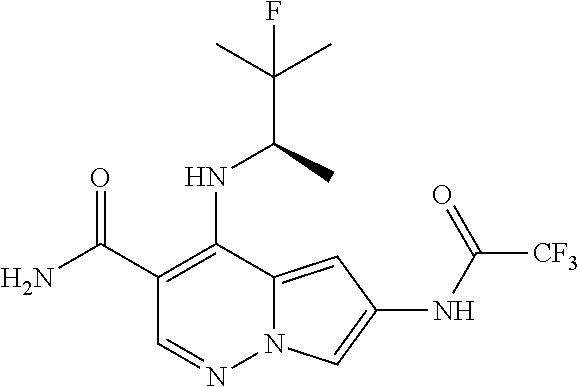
C1(C(N)=O)=C(NC(C(C)(C)F)C)C2=CC(NC([CF3])=O)=CN2N=C1
